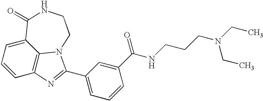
C1=CC2=C3C(=C1)C(=O)NCCN3C(C1=CC=CC(C(NCCCN(CC)CC)=O)=C1)=N2
